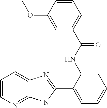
C1(C2=CC=CC=C2NC(C2=CC=CC(OC)=C2)=O)=NC2=CC=CN=C2N1
